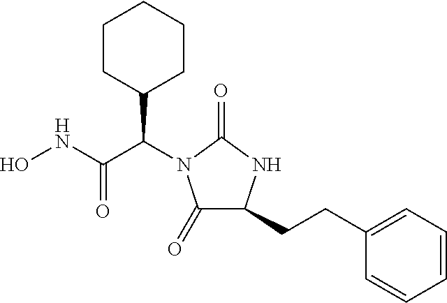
ONC(C(C1CCCCC1)N1C(=O)C(CCC2=CC=CC=C2)NC1=O)=O
